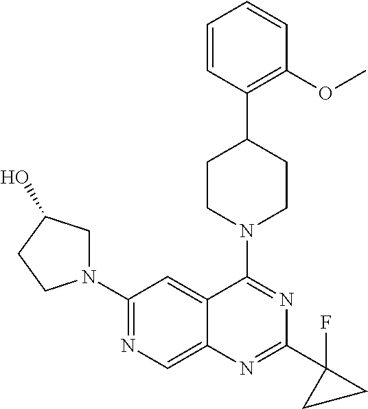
C12=CN=C(N3CC(O)CC3)C=C1C(N1CCC(C3=C(OC)C=CC=C3)CC1)=NC(C1(F)CC1)=N2
